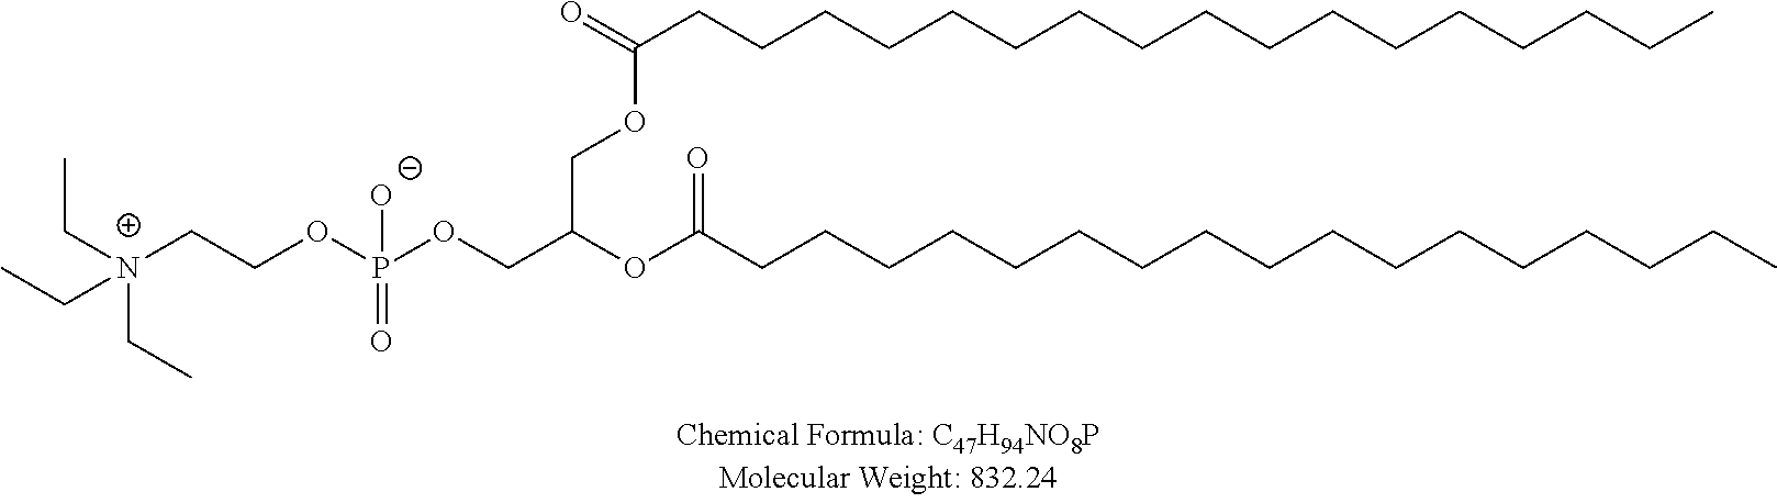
O(CC(OC(CCCCCCCCCCCCCCCCC)=O)COC(CCCCCCCCCCCCCCCCC)=O)P(OCC[N+](CC)(CC)CC)(=O)[O-]
